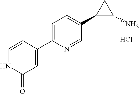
Cl.C1=CC(C2=CC=C(C3C(N)C3)C=N2)=CC(=O)N1
